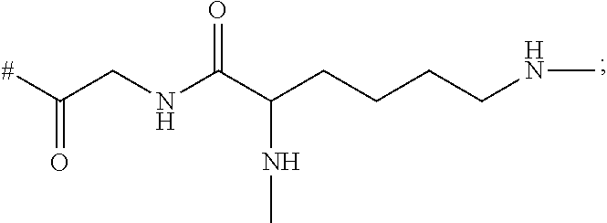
[#]C(=O)CNC(C(CCCCNC)NC)=O
